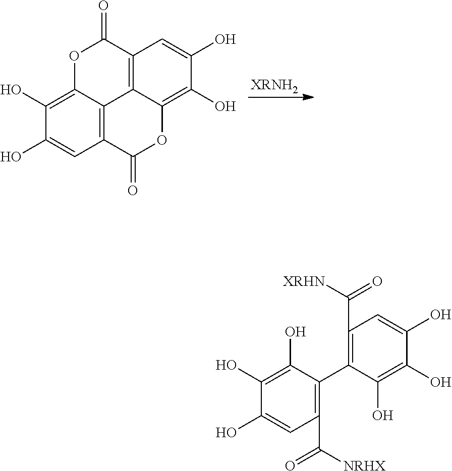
[XRNH2].C12=C3C(=C(O)C(O)=C1)OC(=O)C1=C3C(=C(O)C(O)=C1)OC2=O.C1(C([NRHX])=O)=C(C2=C(C([XRHN])=O)C=C(O)C(O)=C2O)C(O)=C(O)C(O)=C1
